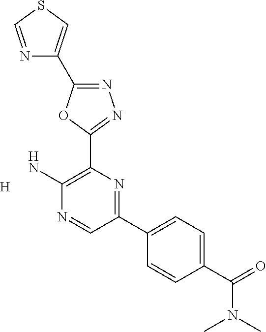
[H].N1=C(C2=CSC=N2)OC(C2=C(N)N=CC(C3=CC=C(C(=O)N(C)C)C=C3)=N2)=N1
